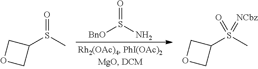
[BnO]S(N)=O.C1(S(=O)C)COC1.C1(S(=O)(C)=[NCbz])COC1
